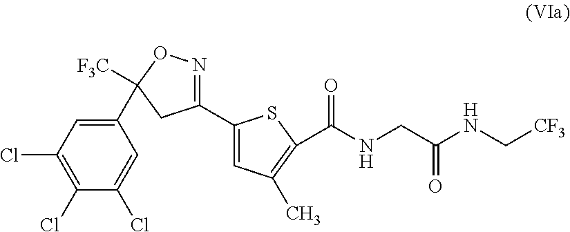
C1(C2([F3C])ON=C(C3=CC(C)=C(C(NCC(NC[CF3])=O)=O)S3)C2)=CC(Cl)=C(Cl)C(Cl)=C1
